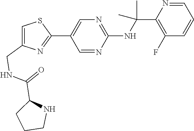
C1(C2=CN=C(NC(C)(C)C3=C(F)C=CC=N3)N=C2)=NC(CNC(=O)C2CCCN2)=CS1
